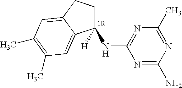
C1([H])(NC2=NC(C)=NC(N)=N2)CCC2=CC(C)=C(C)C=C12
